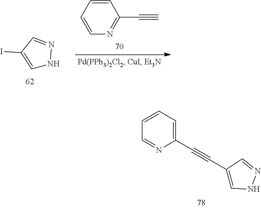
C1=C(I)C=NN1.C1=CN=C(C#C)C=C1.C1=NC(C#CC2=CNN=C2)=CC=C1
